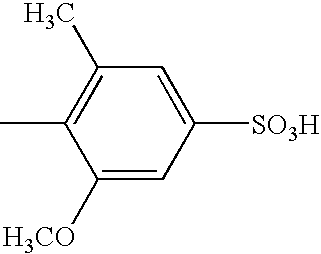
C1=C([H3CO])C(C)=C(C)C=C1[SO3H]
